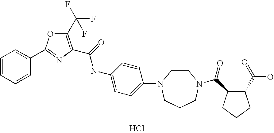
Cl.C1=CC=CC(C2=NC(C(=O)NC3=CC=C(N4CCN(C(=O)C5C(C(=O)O)CCC5)CCC4)C=C3)=C(C(F)(F)F)O2)=C1
